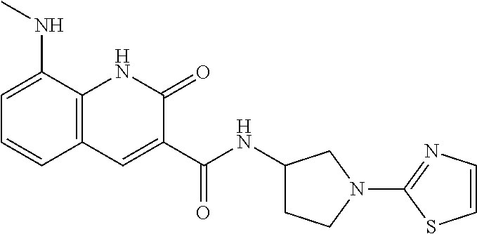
C1=C(NC)C2=C(C=C1)C=C(C(NC1CCN(C3=NC=CS3)C1)=O)C(=O)N2
